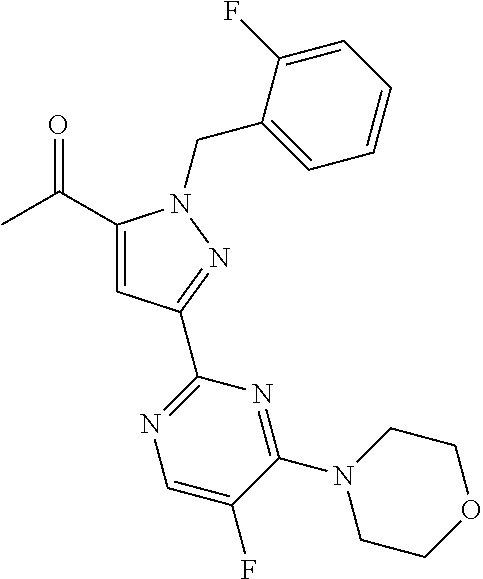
CC(=O)C1=CC(C2=NC=C(F)C(N3CCOCC3)=N2)=NN1CC1=CC=CC=C1F
